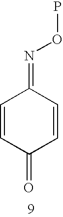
C1=CC(=O)C=CC1=NOP
